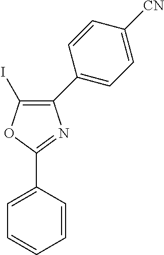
O1C(C2=CC=CC=C2)=NC(C2=CC=C([CN])C=C2)=C1I
